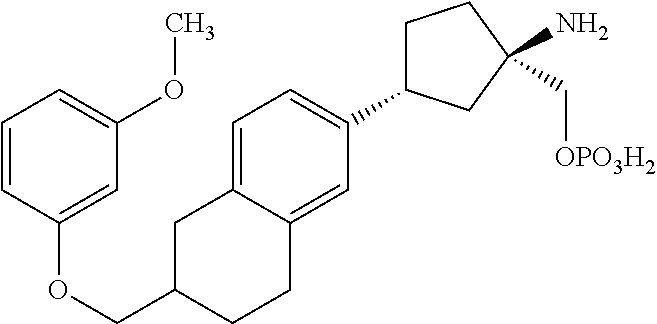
C1(COC2=CC(OC)=CC=C2)CCC2=CC(C3CCC(N)(C[OPO3H2])C3)=CC=C2C1
